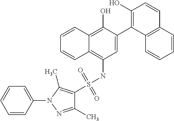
C1=C(C2=C(O)C=CC3=C2C=CC=C3)C(O)=C2C(=C1NS(C1=C(C)N(C3=CC=CC=C3)N=C1C)(=O)=O)C=CC=C2
